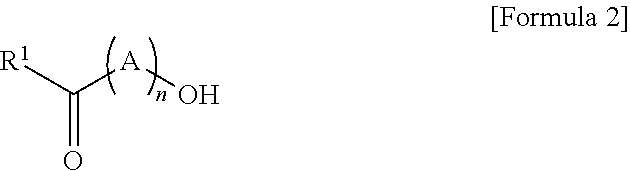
C([A]O)([R1])=O
